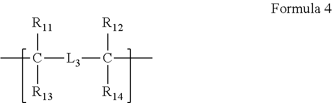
CC([L3]C(C)([R12])[R14])([R11])[R13]
